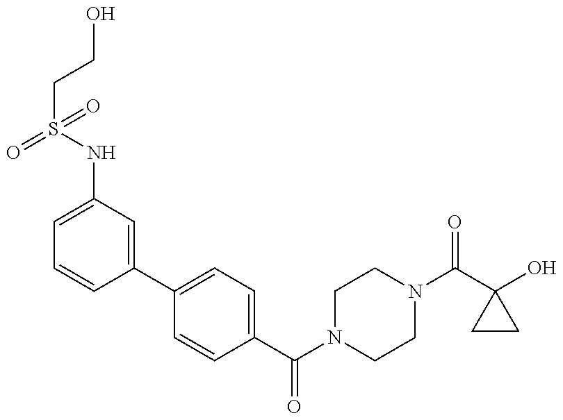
C1(NS(CCO)(=O)=O)=CC=CC(C2=CC=C(C(N3CCN(C(C4(O)CC4)=O)CC3)=O)C=C2)=C1
